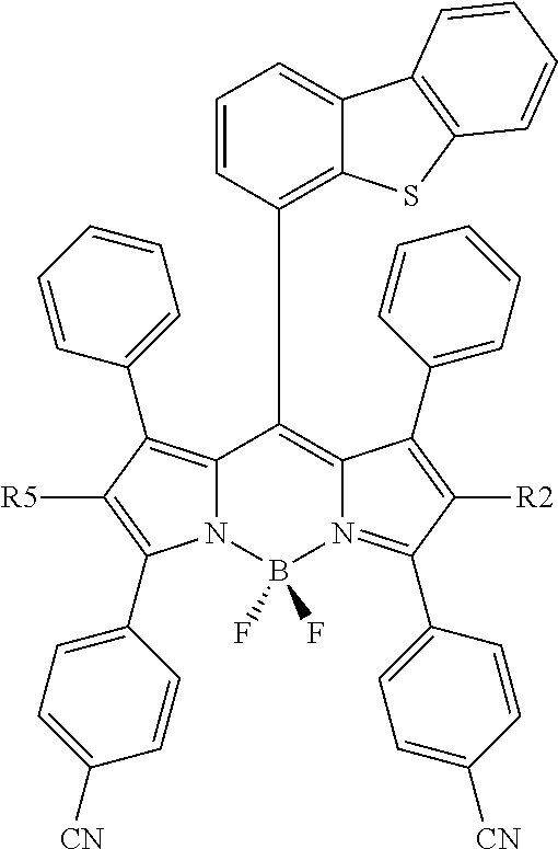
N12C(=C(C3=CC=CC=C3)C([R5])=C1C1=CC=C([CN])C=C1)C(C1=C3C(=CC=C1)C1=C(S3)C=CC=C1)=C1N(=C(C3=CC=C([CN])C=C3)C([R2])=C1C1=CC=CC=C1)B2(F)F
